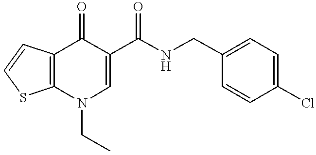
C12=C(N(CC)C=C(C(NCC3=CC=C(Cl)C=C3)=O)C1=O)SC=C2
